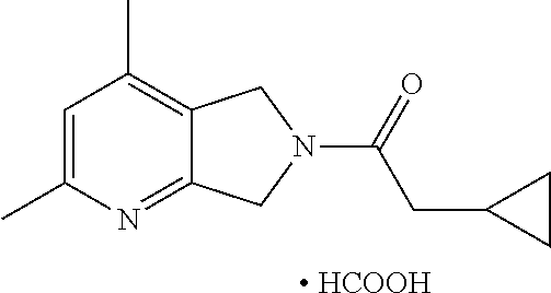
C1=C(C)N=C2C(=C1C)CN(C(=O)CC1CC1)C2.[ HCOOH]
